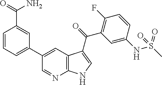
C1=CC=C(C2=CC3=C(N=C2)NC=C3C(C2=C(F)C=CC(NS(=O)(C)=O)=C2)=O)C=C1C(N)=O
